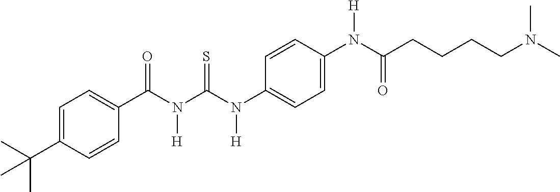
C1(C(N(C(N(C2=CC=C(N(C(CCCCN(C)C)=O)[H])C=C2)[H])=S)[H])=O)=CC=C(C(C)(C)C)C=C1
